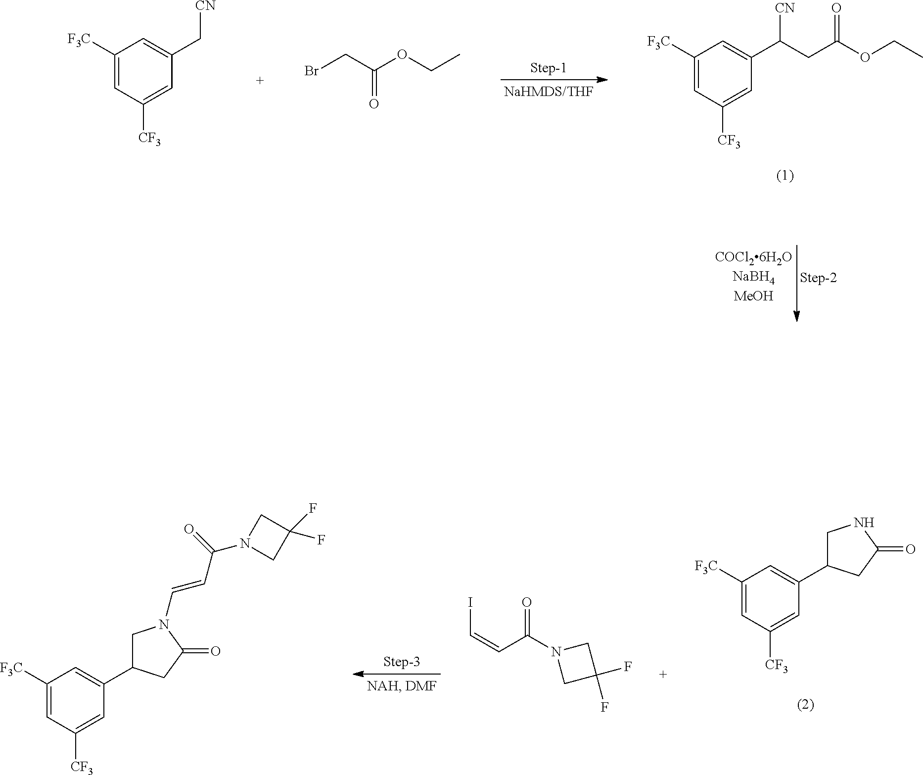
C1([F3C])=CC([CF3])=CC(C2CNC(=O)C2)=C1.C1([F3C])=CC([CF3])=CC(C2CN(C=CC(N3CC(F)(F)C3)=O)C(=O)C2)=C1.IC=CC(=O)N1CC(F)(F)C1.C1([F3C])=CC([CF3])=CC(C[CN])=C1.C1([F3C])=CC([CF3])=CC(C(CC(OCC)=O)[CN])=C1.BrCC(OCC)=O
